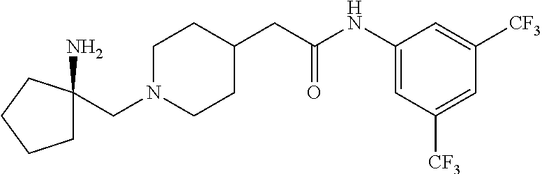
C1(NC(CC2CCN(CC3(N)CCCC3)CC2)=O)=CC([CF3])=CC([CF3])=C1
